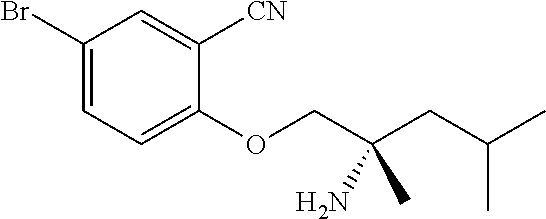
BrC1=CC=C(OCC(CC(C)C)(N)C)C([CN])=C1
